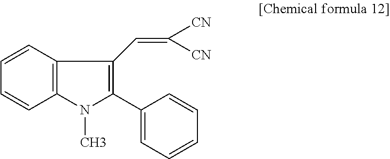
C1(C2=C(C=C([CN])[CN])C3=C(C=CC=C3)N2C)=CC=CC=C1
